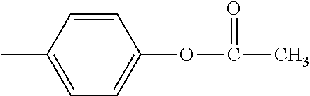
C1=CC(C)=CC=C1OC(=O)C
